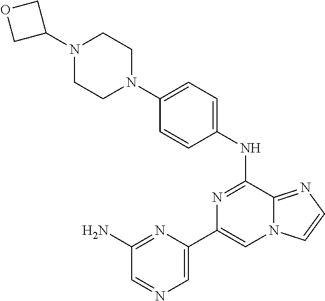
C1(NC2=NC(C3=CN=CC(N)=N3)=CN3C2=NC=C3)=CC=C(N2CCN(C3COC3)CC2)C=C1
